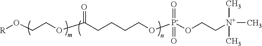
[R]OCCOC(CCCCO[P-](OCC[N+](C)(C)C)(=O)=O)=O
